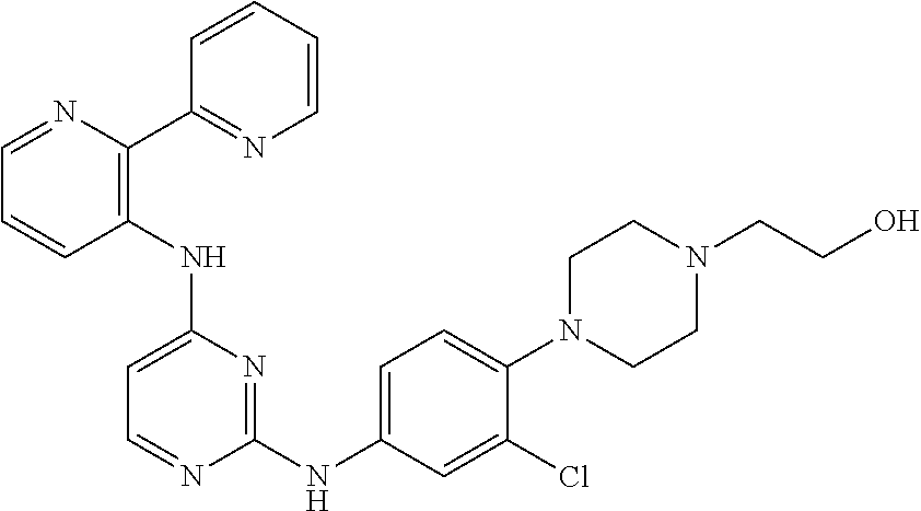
C1=NC(C2=NC=CC=C2)=C(NC2=CC=NC(NC3=CC=C(N4CCN(CCO)CC4)C(Cl)=C3)=N2)C=C1
